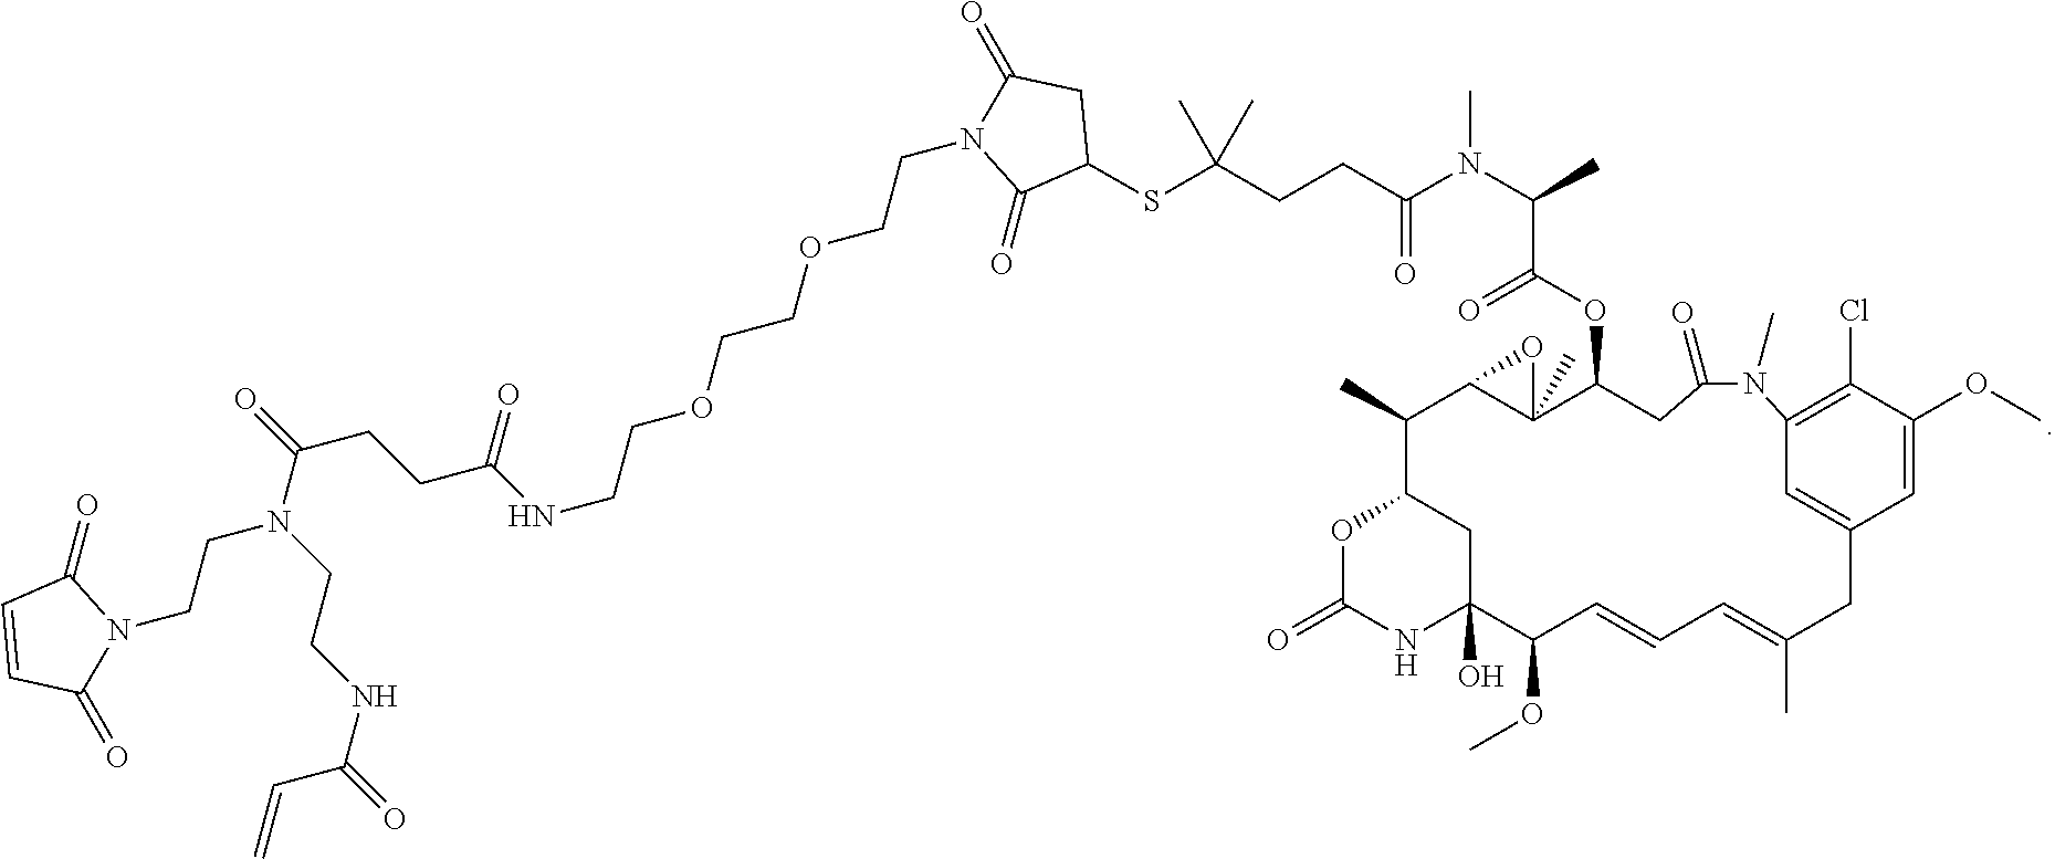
O(C1C2(C)C(C(C)C3OC(=O)NC(O)(C3)C(OC)C=CC=C(C)CC3=CC(=C(Cl)C(OC)=C3)N(C)C(=O)C1)O2)C(=O)C(N(C(CCC(SC1CC(=O)N(CCOCCOCCNC(CCC(N(CCN2C(=O)C=CC2=O)CCNC(=O)C=C)=O)=O)C1=O)(C)C)=O)C)C
